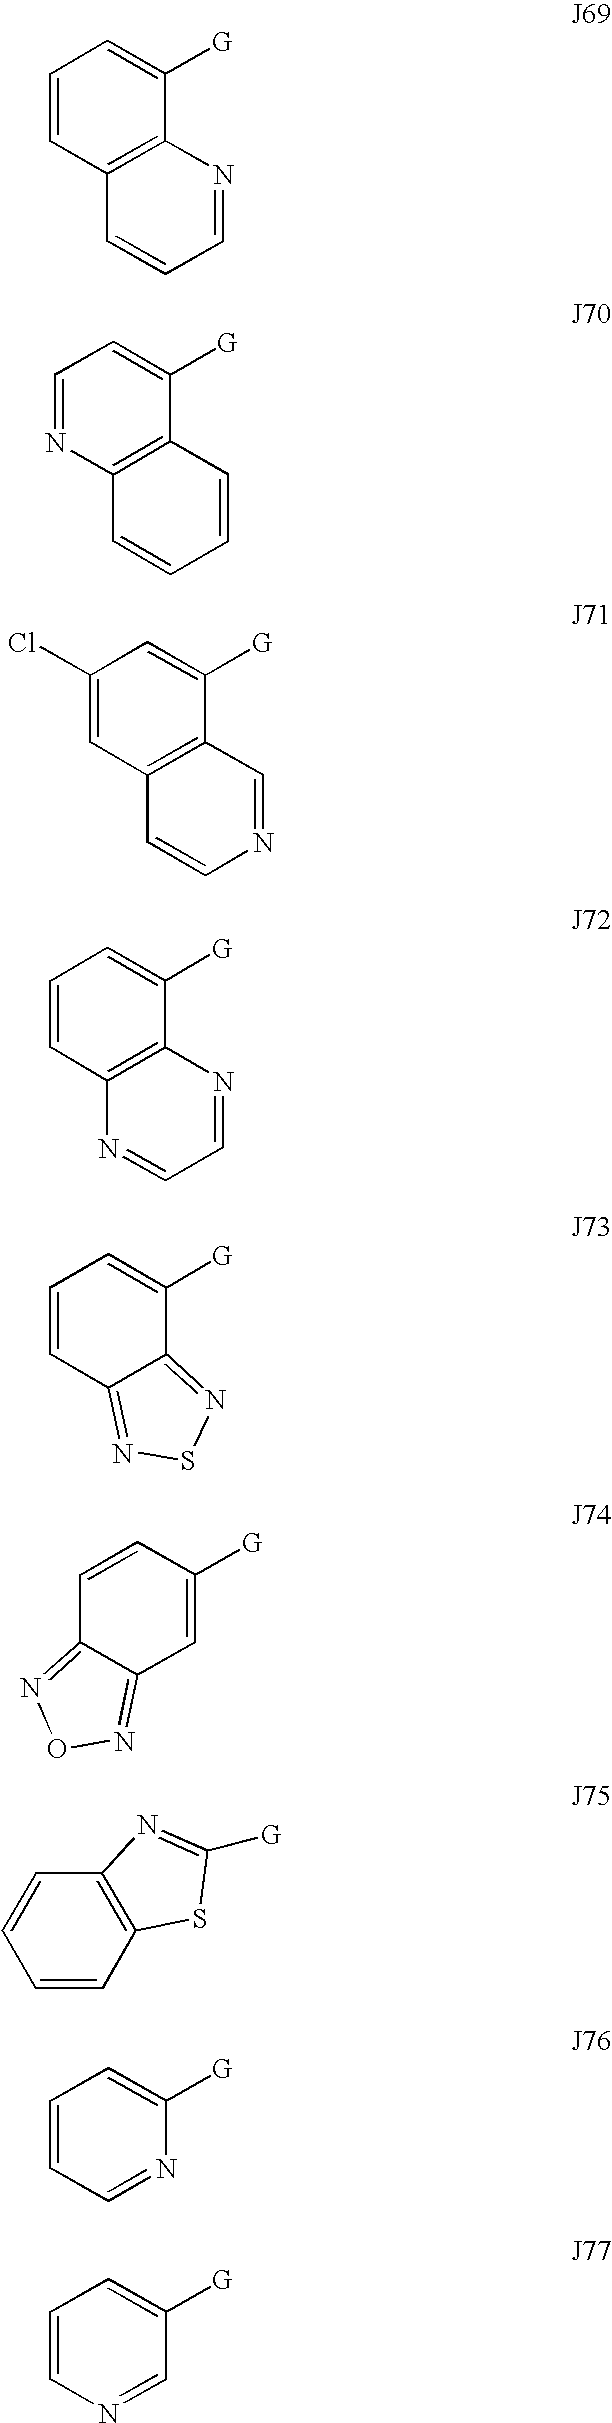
C12=C(C([G])=CC=C1)N=CC=C2.C12=C(C([G])=CC=N1)C=CC=C2.C12=C(C([G])=CC(Cl)=C1)C=NC=C2.C12=C(C([G])=CC=C1)N=CC=N2.C12=NSN=C1C([G])=CC=C2.C12=NON=C1C=C([G])C=C2.C1=CC2=C(C=C1)N=C([G])S2.C1=NC([G])=CC=C1.N1=CC([G])=CC=C1
